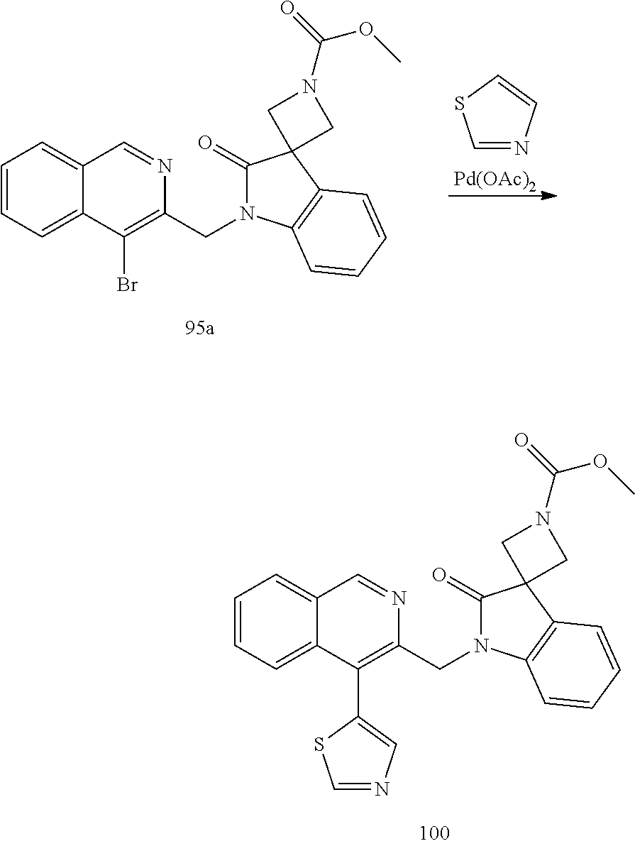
C1=CC=C2C(=C1)C=NC(CN1C(=O)C3(C4=C1C=CC=C4)CN(C(=O)OC)C3)=C2Br.C1=NC=CS1.[Pd(OAc)2].C1=CC=C2C(=C1)C=NC(CN1C(=O)C3(C4=C1C=CC=C4)CN(C(OC)=O)C3)=C2C1=CN=CS1
